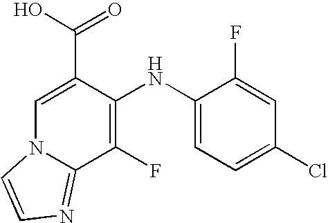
C1(F)=C(NC2=CC=C(Cl)C=C2F)C(C(O)=O)=CN2C1=NC=C2
